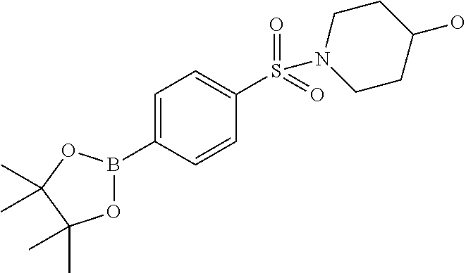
C1=C(B2OC(C)(C)C(C)(C)O2)C=CC(S(=O)(=O)N2CCC(O)CC2)=C1
